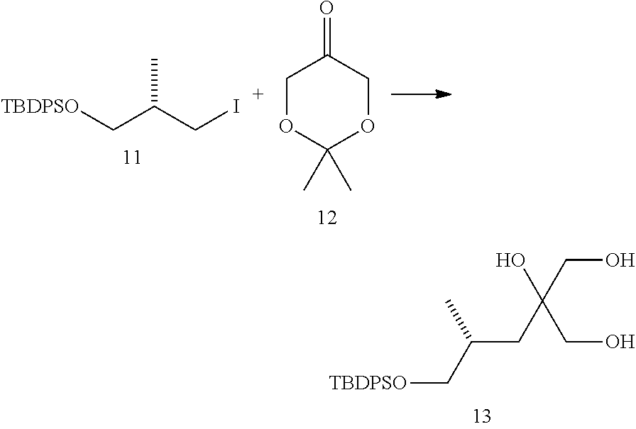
C(CC(CO)(CO)O)(C[TBDPSO])C.[TBDPSO]CC(CI)C.C1OC(C)(C)OCC1=O
